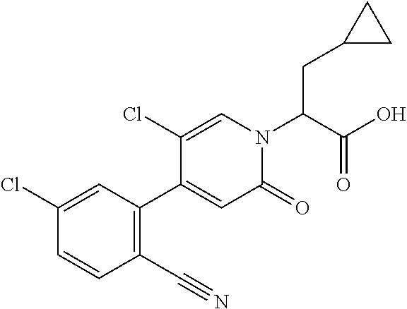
C1(C#N)=C(C2=CC(=O)N(C(C(O)=O)CC3CC3)C=C2Cl)C=C(Cl)C=C1
